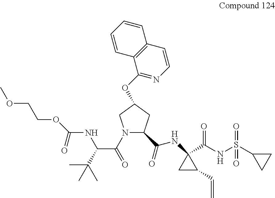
O(C(NC(C(C)(C)C)C(=O)N1C(C(=O)NC2(C(NS(=O)(C3CC3)=O)=O)CC2C=C)CC(OC2=NC=CC3=C2C=CC=C3)C1)=O)CCOC
